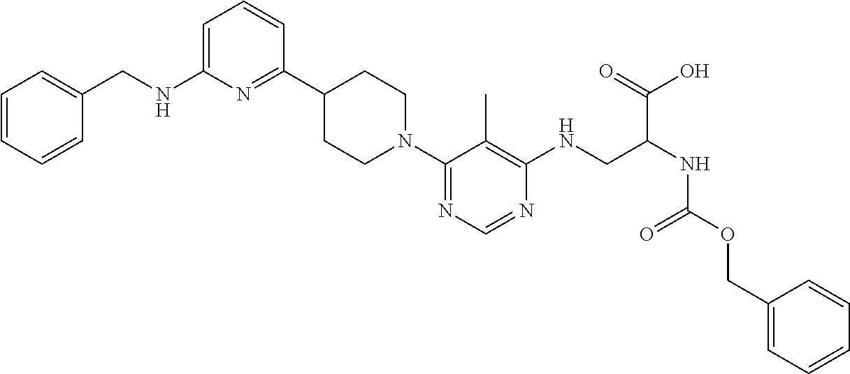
C1(CNC2=CC=CC(C3CCN(C4=NC=NC(NCC(NC(OCC5=CC=CC=C5)=O)C(=O)O)=C4C)CC3)=N2)=CC=CC=C1
